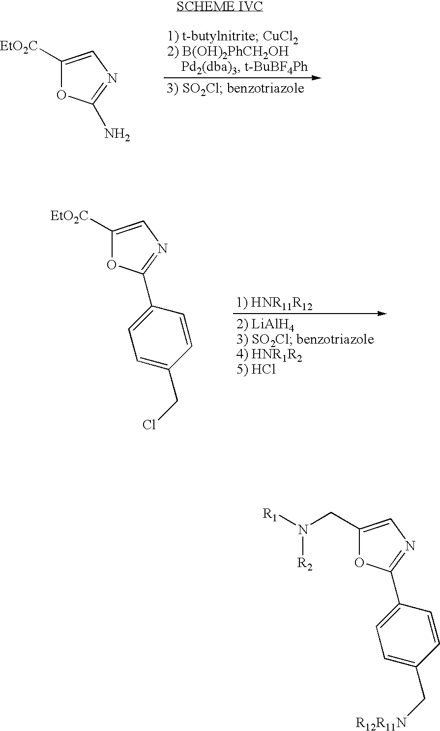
C1([EtO2C])=CN=C(N)O1.C1([EtO2C])=CN=C(C2=CC=C(CCl)C=C2)O1.C1(CN([R1])[R2])=CN=C(C2=CC=C(C[R12R11N])C=C2)O1
